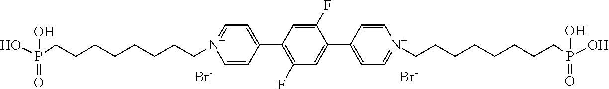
[Br-].[Br-].C1=CC(C2=C(F)C=C(C3=CC=[N+](CCCCCCCCP(O)(=O)O)C=C3)C(F)=C2)=CC=[N+]1CCCCCCCCP(O)(=O)O
